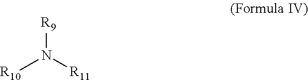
[R10]N([R11])[R9]
